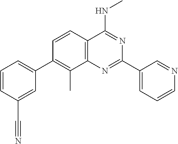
C1(C2=CC=CC(C#N)=C2)=C(C)C2=C(C=C1)C(NC)=NC(C1=CC=CN=C1)=N2
